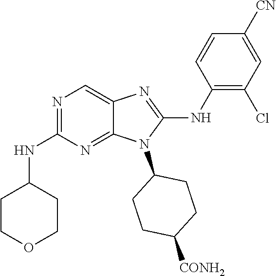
N1=C(NC2CCOCC2)N=C2C(=C1)N=C(NC1=C(Cl)C=C([CN])C=C1)N2C1CCC([CONH2])CC1
